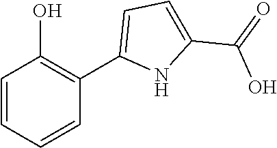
C1=CC=CC(C2=CC=C(C(=O)O)N2)=C1O
